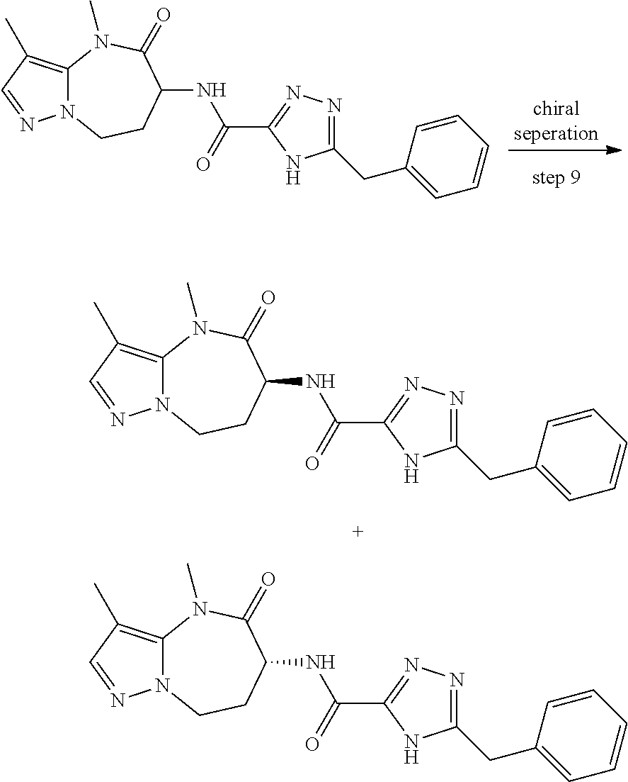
C12=C(C)C=NN1CCC(NC(=O)C1=NN=C(CC3=CC=CC=C3)N1)C(=O)N2C.C12=C(C)C=NN1CCC(NC(=O)C1=NN=C(CC3=CC=CC=C3)N1)C(=O)N2C.C12=C(C)C=NN1CCC(NC(=O)C1=NN=C(CC3=CC=CC=C3)N1)C(=O)N2C
